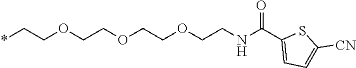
*CCOCCOCCOCCNC(C1=CC=C([CN])S1)=O
